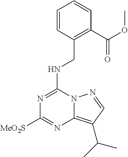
N(C1=NC([MeO2S])=NC2=C(C(C)C)C=NN12)CC1=C(C(OC)=O)C=CC=C1
